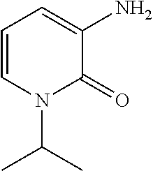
C1=CN(C(C)C)C(=O)C(N)=C1
